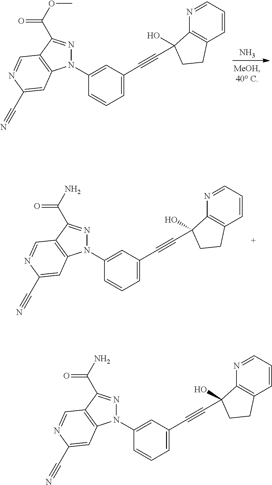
N.N1(C2=CC(C#CC3(O)C4=C(C=CC=N4)CC3)=CC=C2)N=C(C(=O)OC)C2=C1C=C(C#N)N=C2.N1(C2=CC(C#CC3(O)C4=C(C=CC=N4)CC3)=CC=C2)N=C(C(=O)N)C2=C1C=C(C#N)N=C2.N1(C2=CC(C#CC3(O)C4=C(C=CC=N4)CC3)=CC=C2)N=C(C(=O)N)C2=C1C=C(C#N)N=C2
